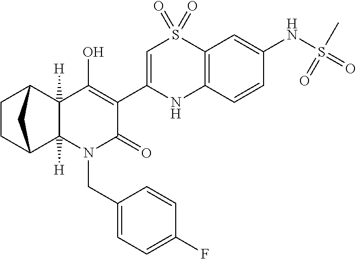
N1(CC2=CC=C(F)C=C2)C2([H])C([H])(C3CCC2C3)C(O)=C(C2=CS(=O)(=O)C3=C(N2)C=CC(NS(=O)(C)=O)=C3)C1=O
